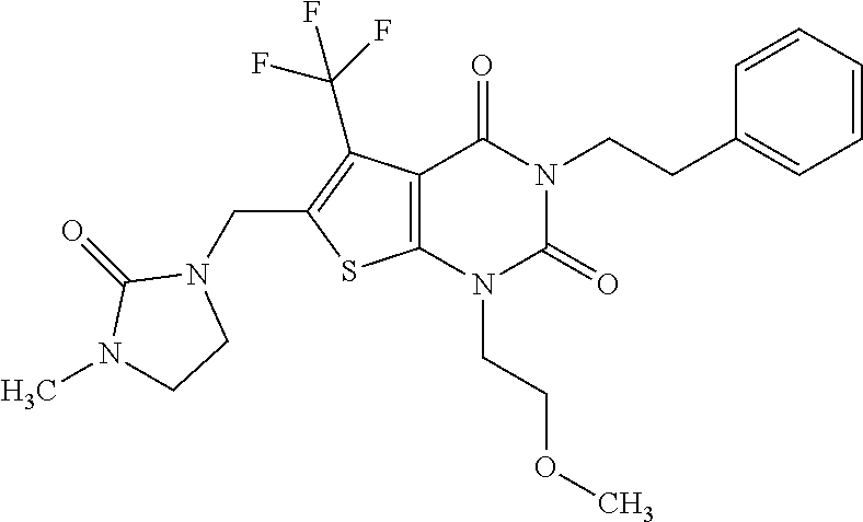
C12=C(N(CCOC)C(=O)N(CCC3=CC=CC=C3)C1=O)SC(CN1C(=O)N(C)CC1)=C2C(F)(F)F
